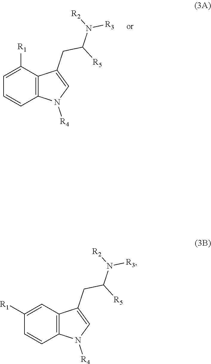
C12=C(N([R4])C=C1CC([R5])N([R2])[R3])C=CC([R1])=C2.C12=C(N([R4])C=C1CC([R5])N([R2])[R3])C=CC=C2[R1]
